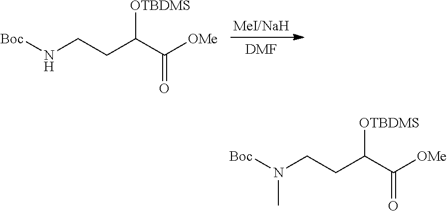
N(CCC(C([OMe])=O)[OTBDMS])([Boc])C.N(CCC(C([OMe])=O)[OTBDMS])[Boc].[MeI/NaH].[DMF]
